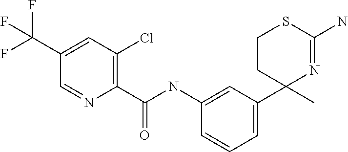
C1(C2(C)N=C(N)SCC2)=CC=CC(NC(C2=C(Cl)C=C(C(F)(F)F)C=N2)=O)=C1
